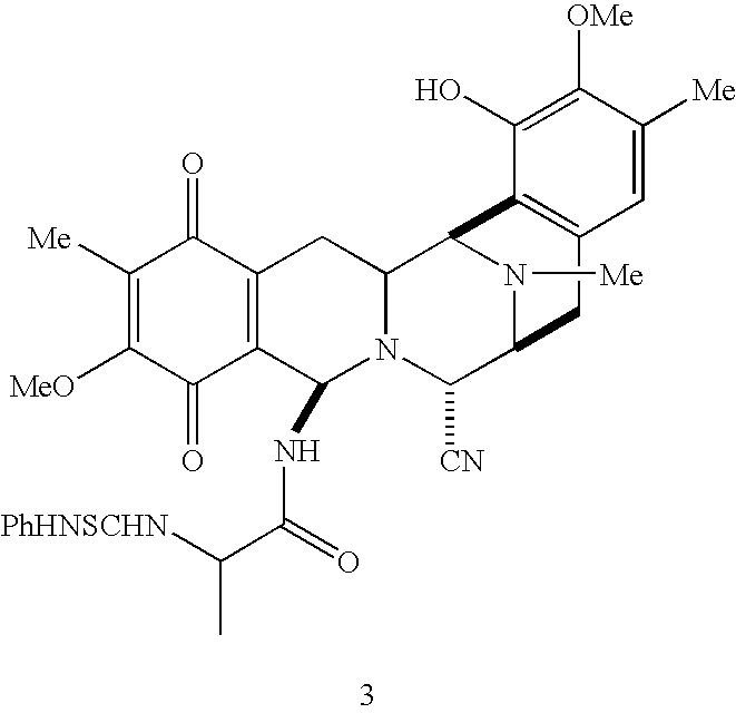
C1([Me])=C([MeO])C(=O)C2=C(C1=O)CC1N(C2NC(C([PhHNSCHN])C)=O)C([CN])C2N([Me])C1C1=C(C2)C=C([Me])C([OMe])=C1O
